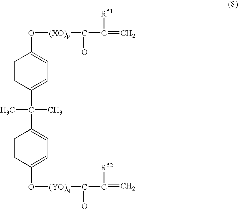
C1=C(O[(XO)p]C(=O)C([R51])=C)C=CC(C(C2=CC=C(O[(YO)q]C(=O)C(=C)[R52])C=C2)(C)C)=C1
